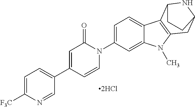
[2HCl].C1(C2=CC(=O)N(C3=CC=C4C(=C3)N(C)C3=C4C4NC(C3)CC4)C=C2)=CC=C([F3C])N=C1
